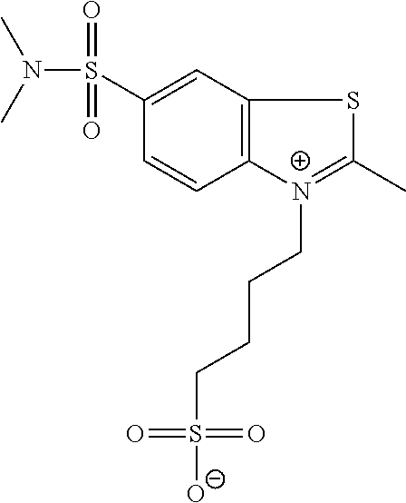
C12=C(C=C(S(N(C)C)(=O)=O)C=C1)SC(C)=[N+]2CCCCS(=O)(=O)[O-]
